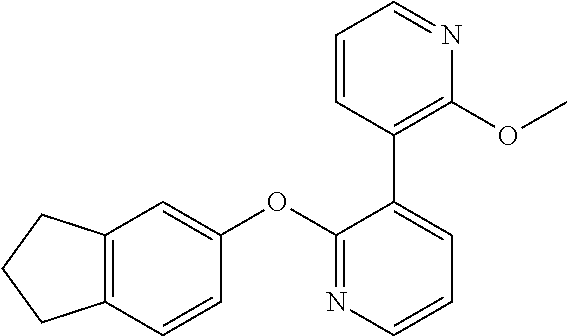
C12=C(C=CC(OC3=NC=CC=C3C3=C(OC)N=CC=C3)=C1)CCC2
